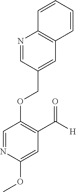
C(OC1=C(C([H])=O)C=C(OC)N=C1)C1=CC2=C(N=C1)C=CC=C2
